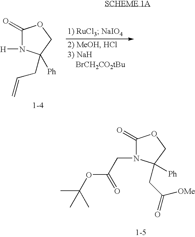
C1(=O)N([H])C([Ph])(CC=C)CO1.C1(=O)N(CC(OC(C)(C)C)=O)C([Ph])(CC(=O)[OMe])CO1
